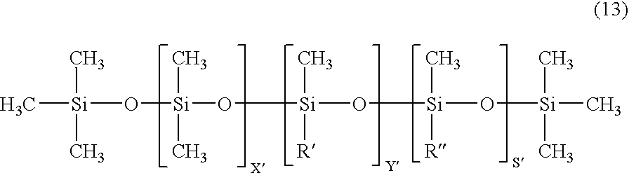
C[Si](O[Si](O[Si](O[Si](O[Si](C)(C)C)(C)[R])(C)[R])(C)C)(C)C
